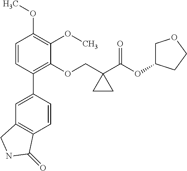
C1=CC(C2=CC3=C(C=C2)C(=O)NC3)=C(OCC2(C(OC3COCC3)=O)CC2)C(OC)=C1OC
